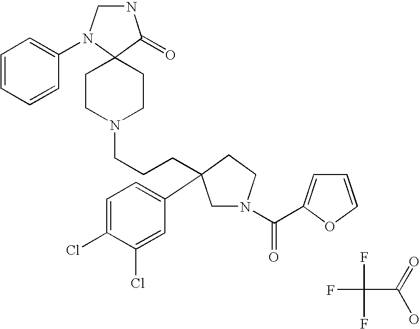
N1CN(C2=CC=CC=C2)C2(C1=O)CCN(CCCC1(C3=CC=C(Cl)C(Cl)=C3)CN(C(=O)C3=CC=CO3)CC1)CC2.FC(F)(C(=O)O)F
